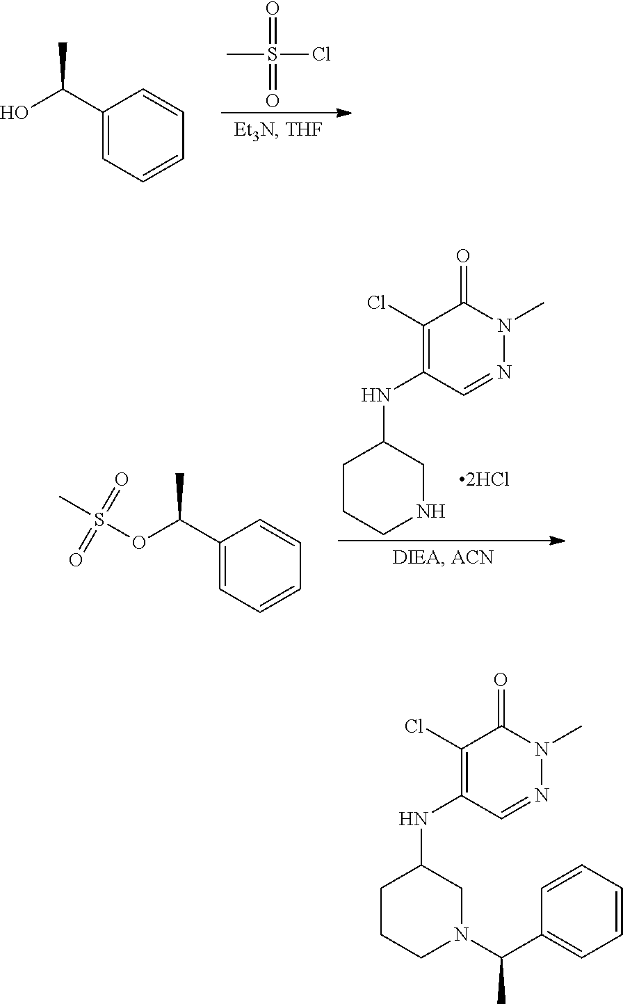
CS(Cl)(=O)=O.OC(C1=CC=CC=C1)C.C1(Cl)=C(NC2CCCNC2)C=NN(C)C1=O.O(C(C1=CC=CC=C1)C)S(C)(=O)=O.C1(Cl)=C(NC2CCCN(C(C)C3=CC=CC=C3)C2)C=NN(C)C1=O
